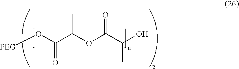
[PEG]OC(C(OC(C(O)C)=O)C)=O
